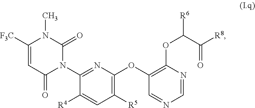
C1([R5])=C(OC2=C(OC([R6])C([R8])=O)N=CN=C2)N=C(N2C(=O)N(C)C([F3C])=CC2=O)C([R4])=C1
